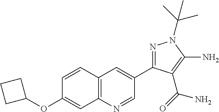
N1=C(C2=CC3=C(N=C2)C=C(OC2CCC2)C=C3)C(C(=O)N)=C(N)N1C(C)(C)C
